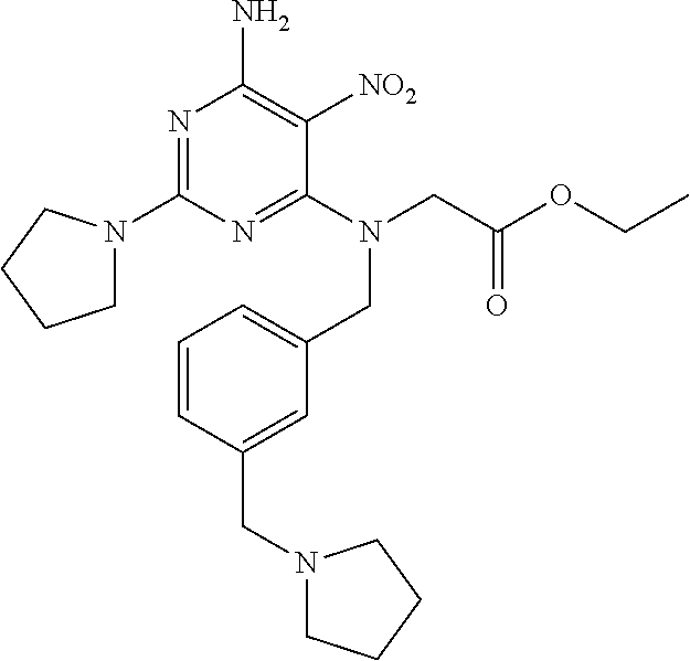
C1=CC(CN2CCCC2)=CC(CN(CC(OCC)=O)C2=NC(N3CCCC3)=NC(N)=C2[NO2])=C1
